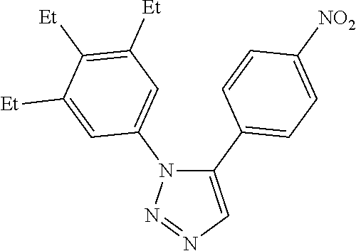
C1(C2=CC=C([NO2])C=C2)=CN=NN1C1=CC([Et])=C([Et])C([Et])=C1
